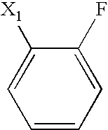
[X1]C1=CC=CC=C1F
